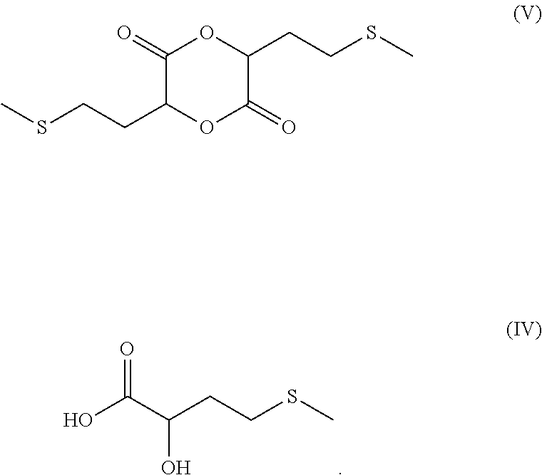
O=C(C(CCSC)O)O.C1(=O)C(CCSC)OC(=O)C(CCSC)O1
